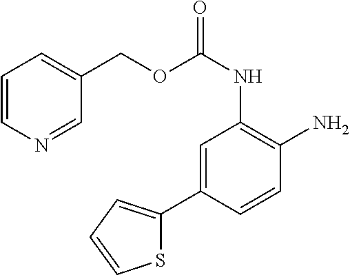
C1=C(C2=CC=CS2)C=CC(N)=C1NC(OCC1=CC=CN=C1)=O
